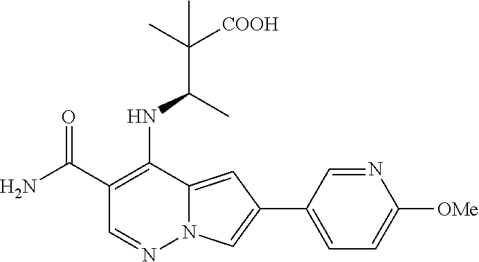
C1(C(N)=O)=C(NC(C(C)([COOH])C)C)C2=CC(C3=CC=C([OMe])N=C3)=CN2N=C1
